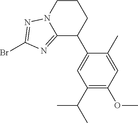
C1CN2C(=NC(Br)=N2)C(C2=CC(C(C)C)=C(OC)C=C2C)C1
